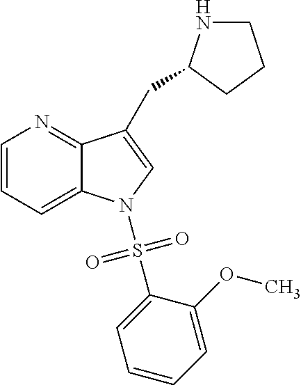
C1=CC=C2C(=N1)C(CC1NCCC1)=CN2S(C1=CC=CC=C1OC)(=O)=O
